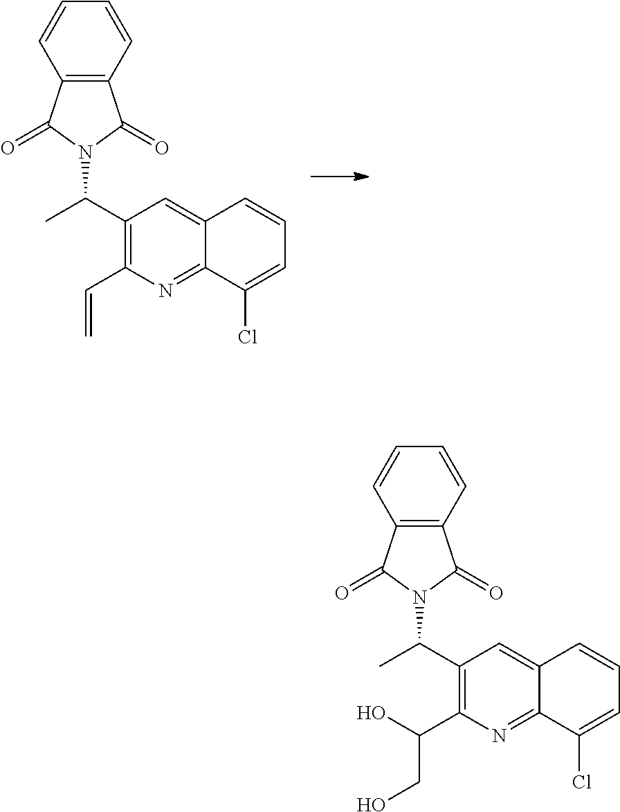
C(O)(C1=C(C(C)N2C(=O)C3=C(C2=O)C=CC=C3)C=C2C(=N1)C(Cl)=CC=C2)CO.C(C1=C(C(C)N2C(=O)C3=C(C2=O)C=CC=C3)C=C2C(=N1)C(Cl)=CC=C2)=C
